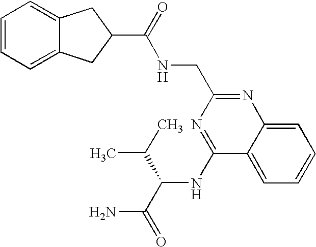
C1=CC=C2C(=C1)C(NC(C(C)C)C(N)=O)=NC(CNC(=O)C1CC3=CC=CC=C3C1)=N2
